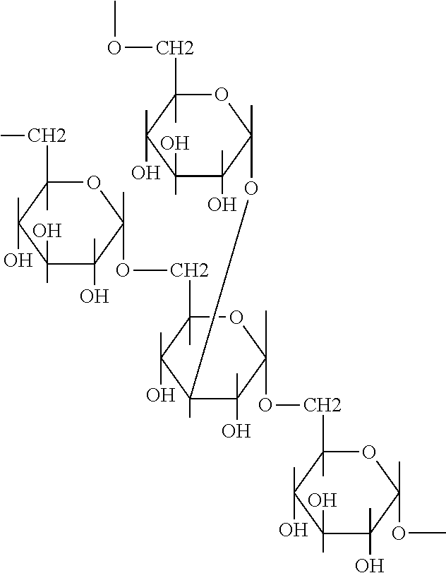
C1(O)(C)C(C)(O)C(C)(OCC2(C)OC(C)(OCC3(C)OC(C)(OC)C(C)(O)C(O)(C)C3(C)O)C(C)(O)C(C)(OC3(C)C(C)(O)C(O)(C)C(C)(O)C(COC)(C)O3)C2(C)O)OC(CC)(C)C1(C)O
